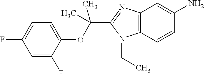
C1(F)=CC(F)=CC=C1OC(C1=NC2=C(N1CC)C=CC(N)=C2)(C)C
